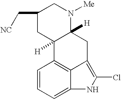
C1(C[NC])CC2([H])C([H])(N([Me])C1)CC1=C(Cl)NC3=CC=CC2=C13
